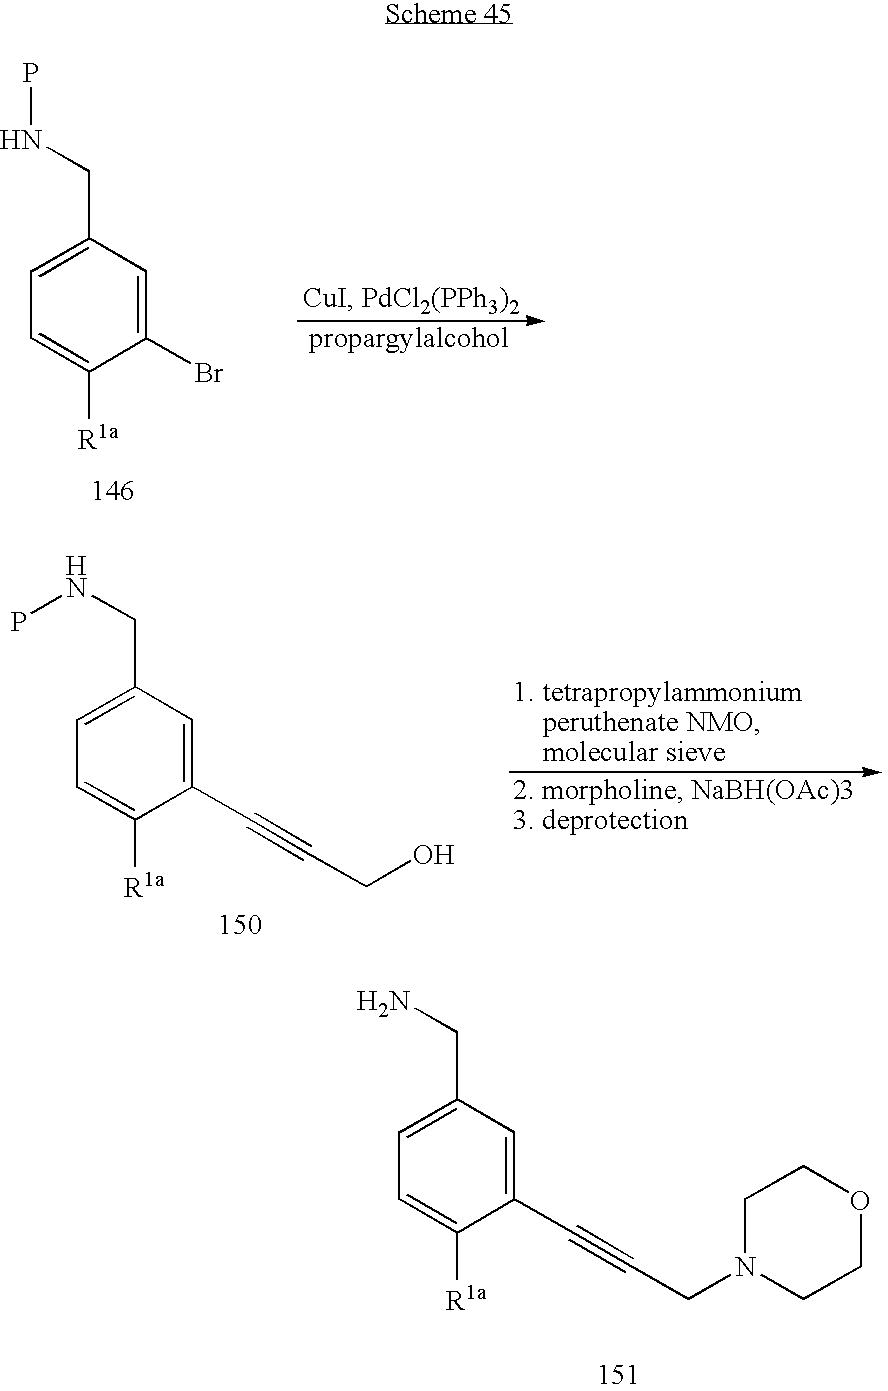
C1=C(CNP)C=C(Br)C([R1a])=C1.C1=C(CNP)C=C(C#CCO)C([R1a])=C1.C1=C(CN)C=C(C#CCN2CCOCC2)C([R1a])=C1
